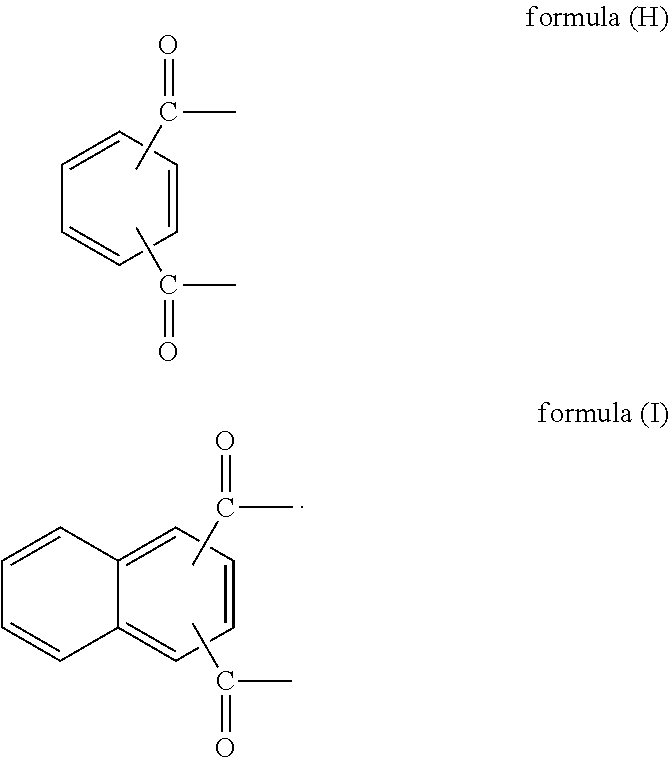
CC(C)=O.C1=CC=CC=C1.CC(C)=O.CC(C)=O.C12=CC=CC=C1C=CC=C2.CC(C)=O
